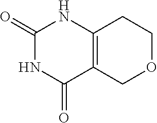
C1(=O)NC(=O)C2=C(N1)CCOC2
